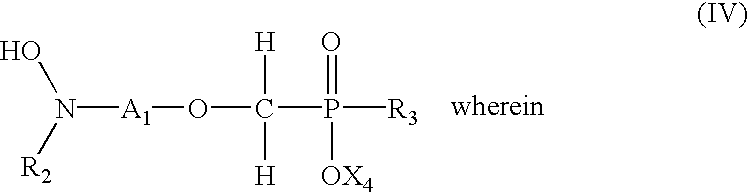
ON([R2])[A1]OC(P([R3])([OX4])=O)([H])[H]
